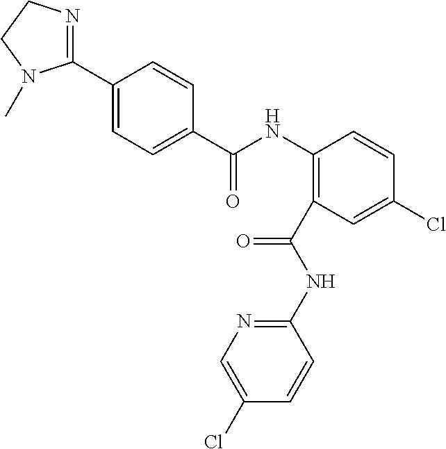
C1(C2=CC=C(C(NC3=C(C(NC4=NC=C(Cl)C=C4)=O)C=C(Cl)C=C3)=O)C=C2)=NCCN1C
